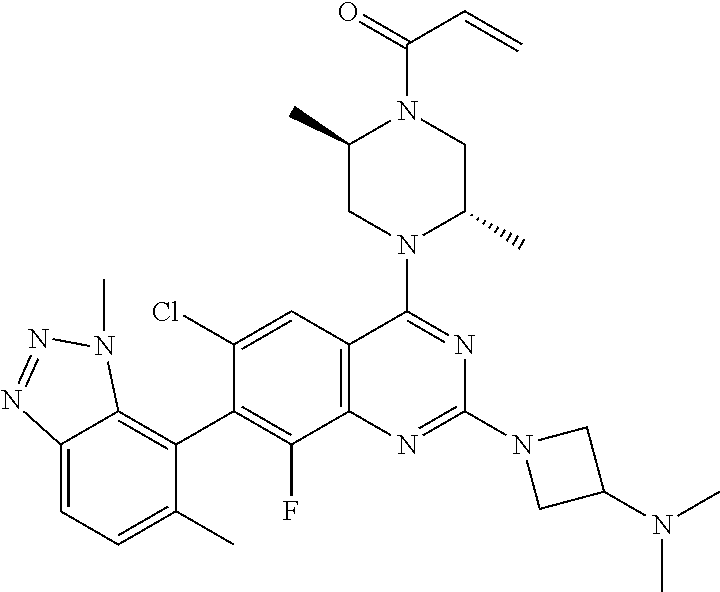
C12=C(C=C(Cl)C(C3=C4C(=CC=C3C)N=NN4C)=C1F)C(N1C(C)CN(C(=O)C=C)C(C)C1)=NC(N1CC(N(C)C)C1)=N2
